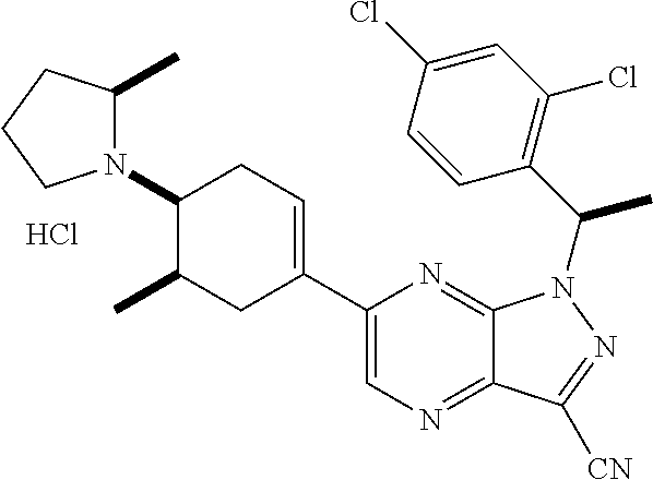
N1(C2C(C)CC(C3=CN=C4C(=N3)N(C(C3=C(Cl)C=C(Cl)C=C3)C)N=C4[CN])=CC2)C(C)CCC1.Cl
